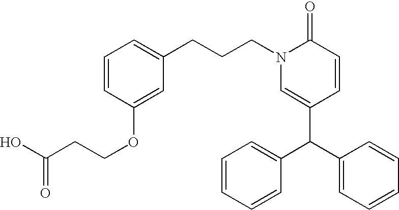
C(CN1C=C(C(C2=CC=CC=C2)C2=CC=CC=C2)C=CC1=O)CC1=CC=CC(OCCC(O)=O)=C1
